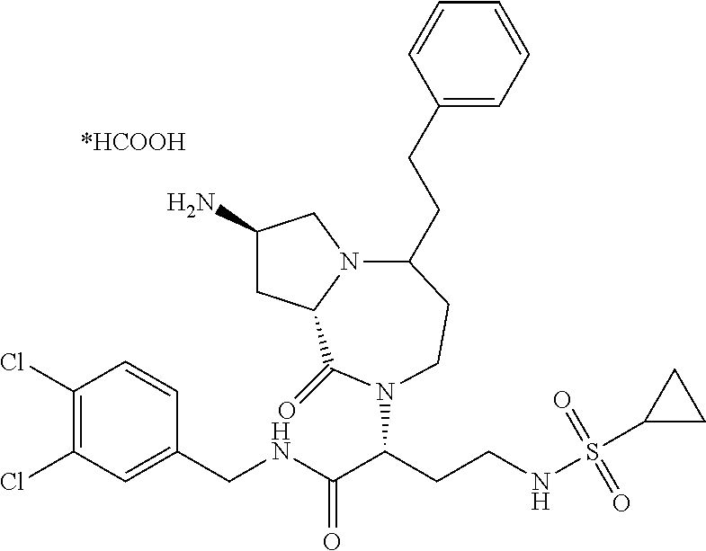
C1(N)CC2N(C1)C(CCC1=CC=CC=C1)CCN(C(CCNS(C1CC1)(=O)=O)C(NCC1=CC(Cl)=C(Cl)C=C1)=O)C2=O
